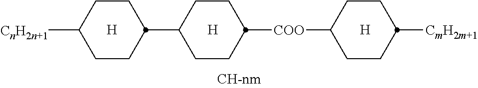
[H].[H].C1CC(C2CCC([COO]C3CCC([CmH2m+1])CC3)CC2)CCC1[CnH2n+1].[H]
